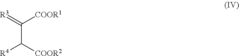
C(C([COOR2])[R4])(=[R3])[COOR1]
